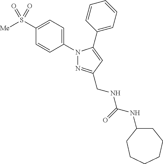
N1(C2=CC=C(S([Me])(=O)=O)C=C2)N=C(CNC(NC2CCCCCC2)=O)C=C1C1=CC=CC=C1
